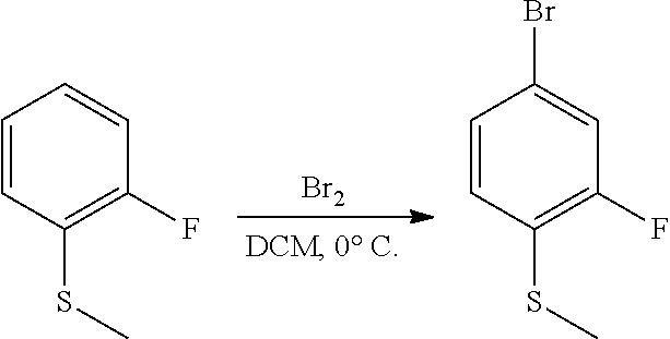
[Br2].C1=CC(SC)=C(F)C=C1.C1=CC(SC)=C(F)C=C1Br
